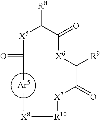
[R8]C(C([X6]C(C([X7][R10][X8]C)=O)[R9])=O)[X5]C(C)=O
